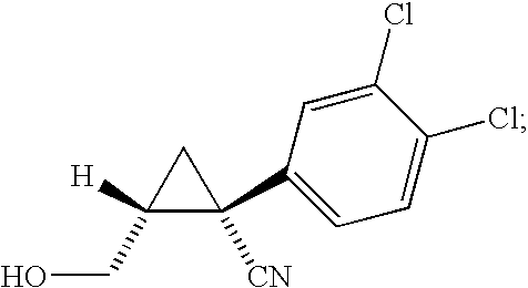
C1([H])(CO)C(C2=CC=C(Cl)C(Cl)=C2)([CN])C1
